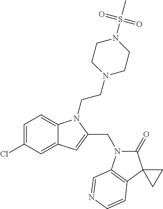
C1=C(Cl)C=C2C(=C1)N(CCN1CCN(S(C)(=O)=O)CC1)C(CN1C(=O)C3(C4=C1C=NC=C4)CC3)=C2
